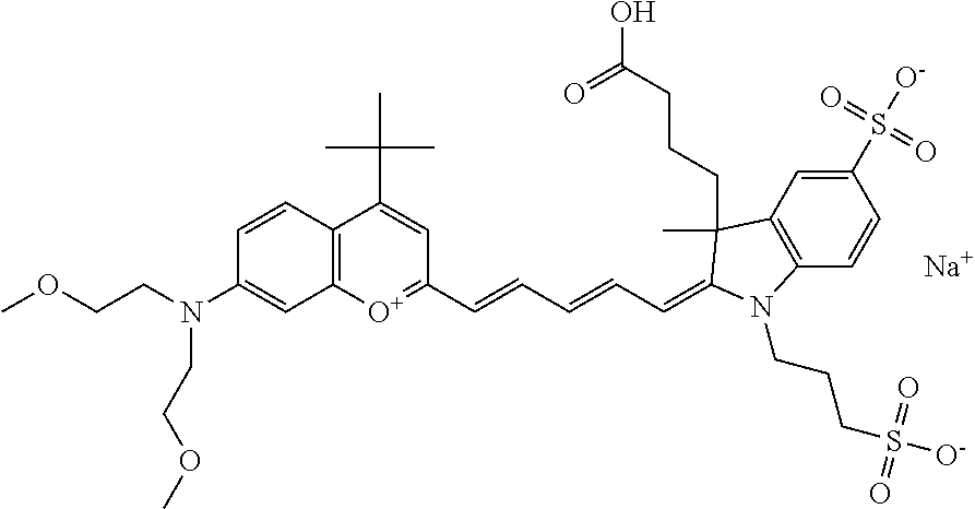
C12=C([O+]=C(C=CC=CC=C3C(CCCC(O)=O)(C)C4=C(C=CC(S([O-])(=O)=O)=C4)N3CCCS([O-])(=O)=O)C=C1C(C)(C)C)C=C(N(CCOC)CCOC)C=C2.[Na]
